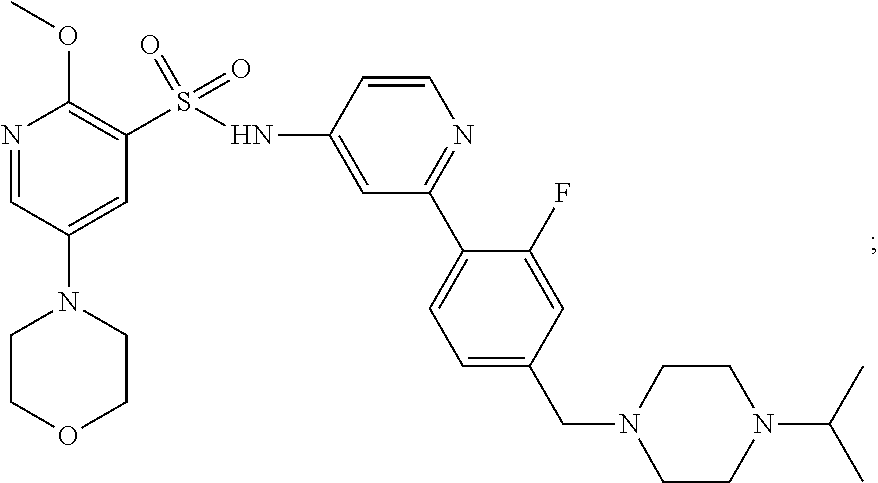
N1=CC(N2CCOCC2)=CC(S(NC2=CC(C3=CC=C(CN4CCN(C(C)C)CC4)C=C3F)=NC=C2)(=O)=O)=C1OC
